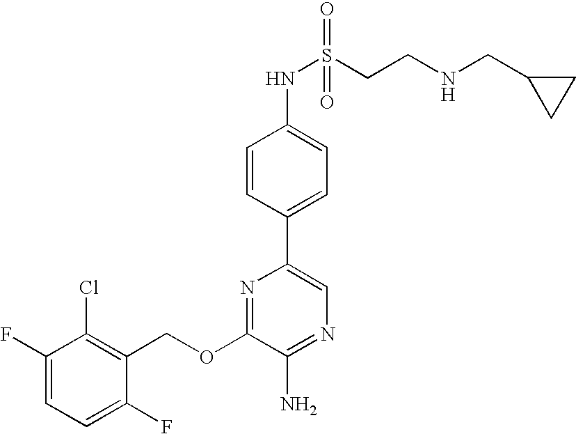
C1(OCC2=C(Cl)C(F)=CC=C2F)=NC(C2=CC=C(NS(CCNCC3CC3)(=O)=O)C=C2)=CN=C1N
